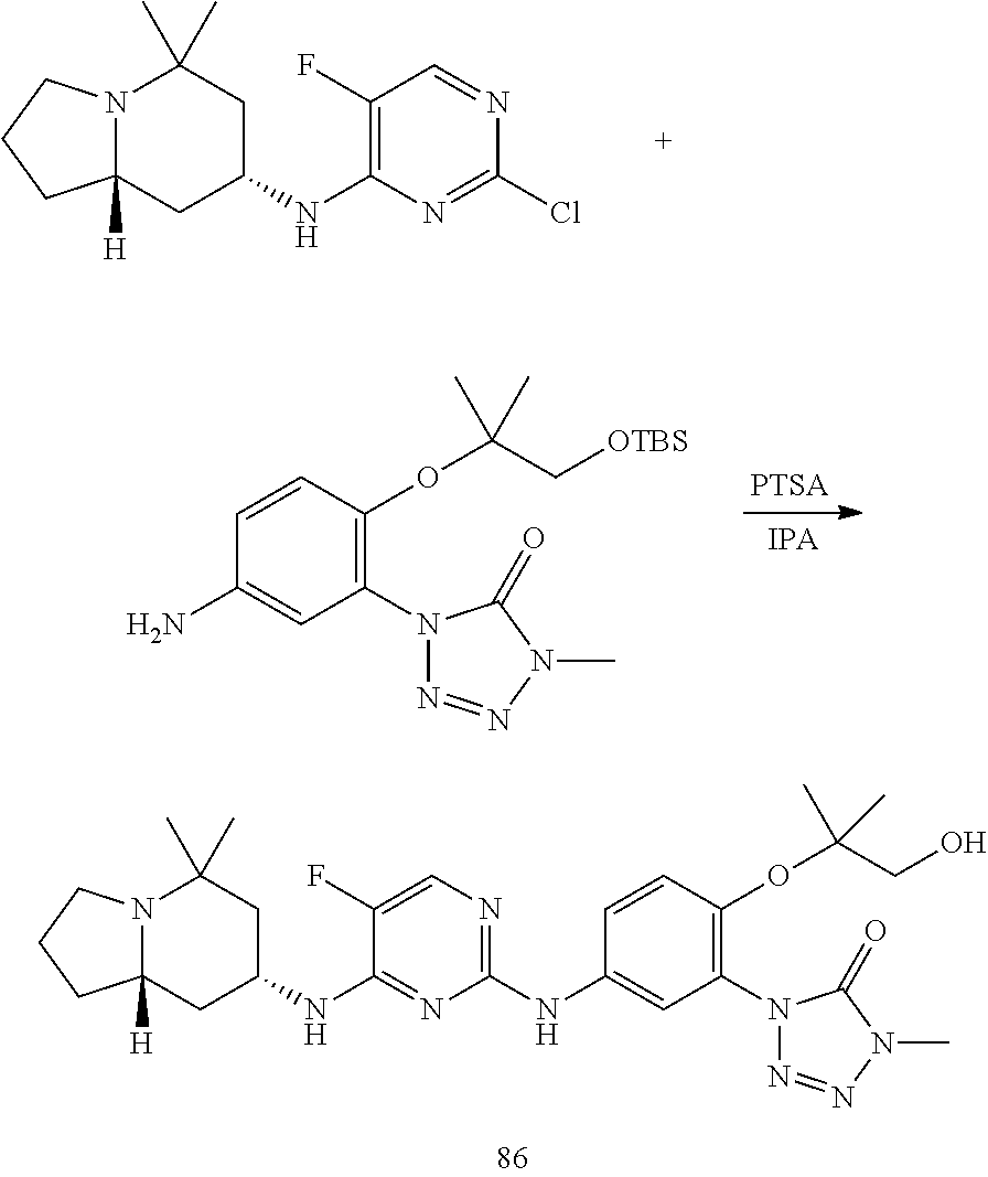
C12([H])N(CCC1)C(C)(C)CC(NC1=C(F)C=NC(Cl)=N1)C2.C1(N2N=NN(C)C2=O)=C(OC(C)(C)C[OTBS])C=CC(N)=C1.C12([H])N(CCC1)C(C)(C)CC(NC1=NC(NC3=CC(N4N=NN(C)C4=O)=C(OC(C)(C)CO)C=C3)=NC=C1F)C2
